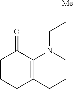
C1CCC2=C(C1=O)N(CC[Me])CCC2
